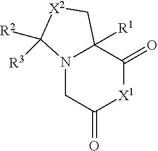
N12CC(=O)[X1]C(=O)C1([R1])C[X2]C2([R2])[R3]
